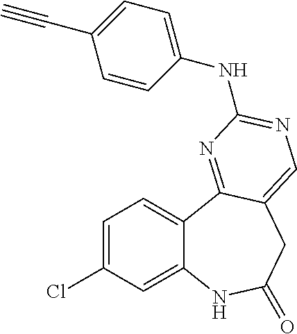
C1=C(Cl)C=C2C(=C1)C1=NC(NC3=CC=C(C#C)C=C3)=NC=C1CC(=O)N2
